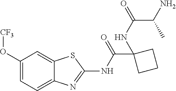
C1(O[CF3])=CC=C2C(=C1)SC(NC(C1(NC(=O)C(N)C)CCC1)=O)=N2
